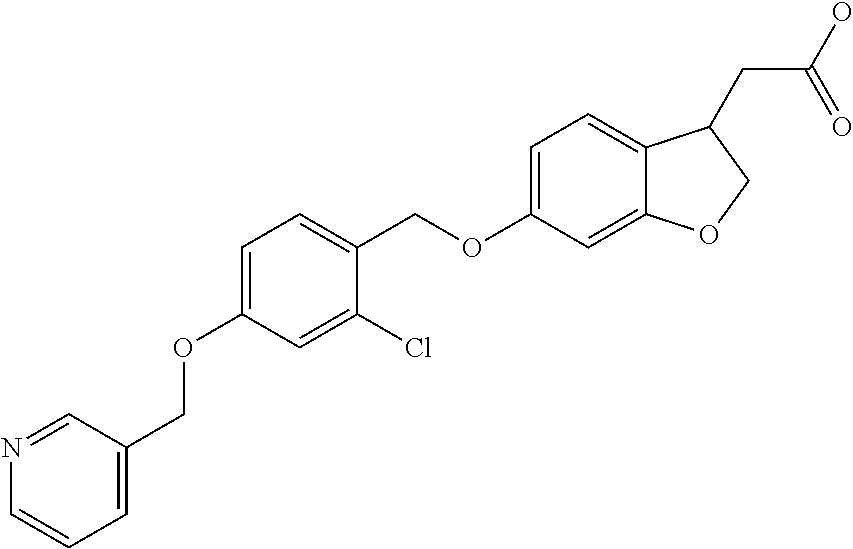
C1=C(OCC2=CC=CN=C2)C=C(Cl)C(COC2=CC=C3C(=C2)OCC3CC(O)=O)=C1
